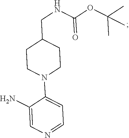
NC1=CN=CC=C1N1CCC(CNC(OC(C)(C)C)=O)CC1
